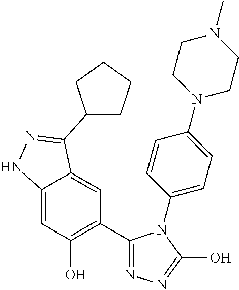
C12=CC(O)=C(C3=NN=C(O)N3C3=CC=C(N4CCN(C)CC4)C=C3)C=C1C(C1CCCC1)=NN2
